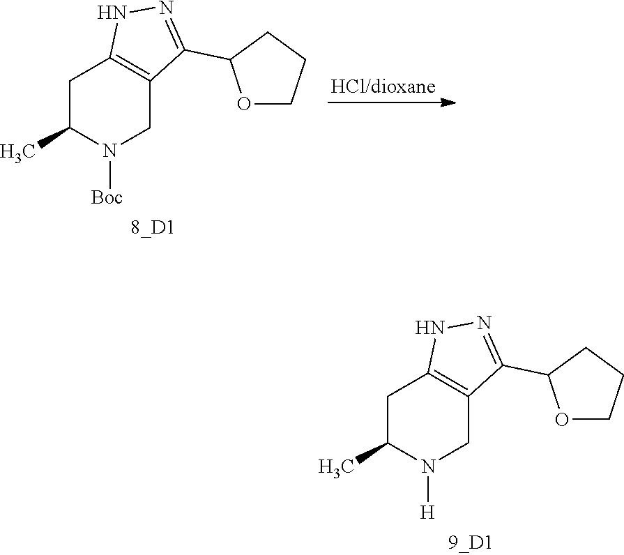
[HCl/dioxane].C1C(C)N([Boc])CC2=C1NN=C2C1OCCC1.C1C(C)N([H])CC2=C1NN=C2C1OCCC1
